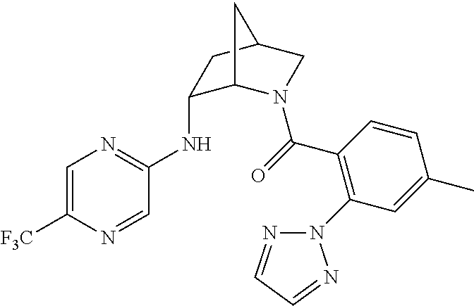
C1(NC2=NC=C([F3C])N=C2)C2N(C(=O)C3=C(N4N=CC=N4)C=C(C)C=C3)CC(C1)C2
